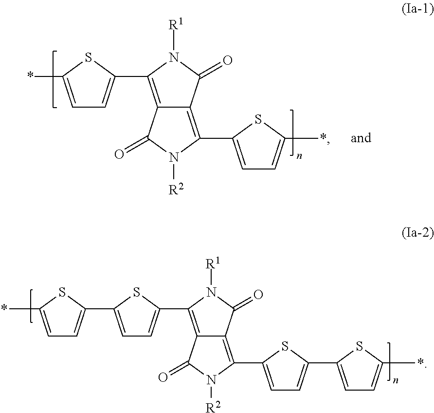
C1=C(*)SC(C2=C3C(=C(C4=CC=C(*)S4)N([R2])C3=O)C(=O)N2[R1])=C1.C1=C(C2=CC=C(*)S2)SC(C2=C3C(=C(C4=CC=C(C5=CC=C(*)S5)S4)N([R2])C3=O)C(=O)N2[R1])=C1
